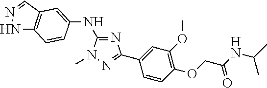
C1(NC2=CC3=C(NN=C3)C=C2)=NC(C2=CC(OC)=C(OCC(=O)NC(C)C)C=C2)=NN1C
